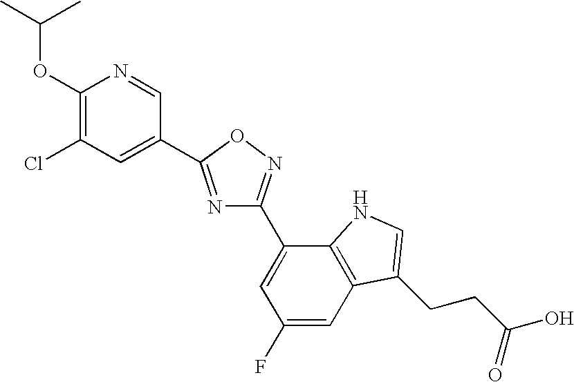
C12=C(C=C(F)C=C1C1=NOC(C3=CC(Cl)=C(OC(C)C)N=C3)=N1)C(CCC(O)=O)=CN2
